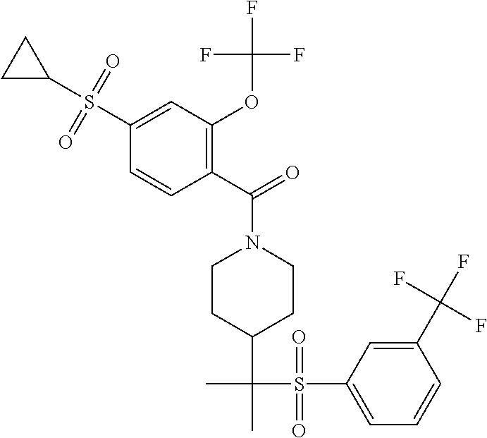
C1=C(S(C2CC2)(=O)=O)C=CC(C(=O)N2CCC(C(C)(S(C3=CC=CC(C(F)(F)F)=C3)(=O)=O)C)CC2)=C1OC(F)(F)F
